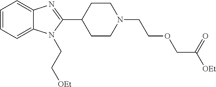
C1=CC=C2C(=C1)N=C(C1CCN(CCOCC([OEt])=O)CC1)N2CC[OEt]
